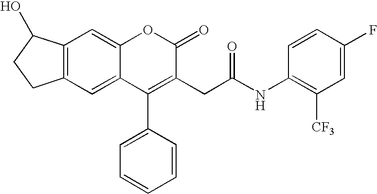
C1=C2C(=CC3=C1CCC3O)OC(=O)C(CC(=O)NC1=C([CF3])C=C(F)C=C1)=C2C1=CC=CC=C1
